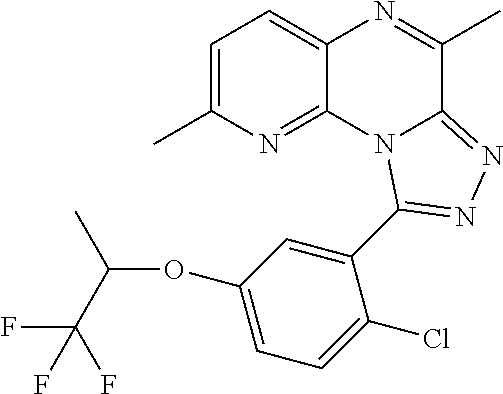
C1=C(C)N=C2C(=C1)N=C(C)C1=NN=C(C3=CC(OC(C(F)(F)F)C)=CC=C3Cl)N21
